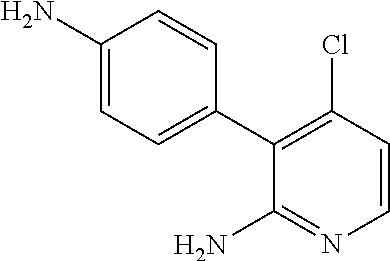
C1=CC(Cl)=C(C2=CC=C(N)C=C2)C(N)=N1
